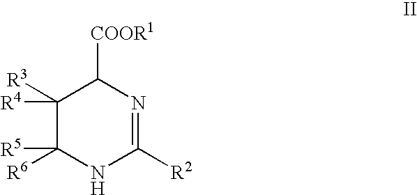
C1([R4])([R3])C([R6])([R5])NC([R2])=NC1[COOR1]
